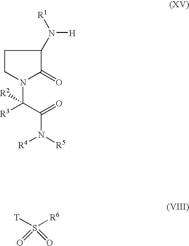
C1CN(C(C(N([R4])[R5])=O)([R2])[R3])C(=O)C1N([H])[R1].[T]S([R6])(=O)=O
